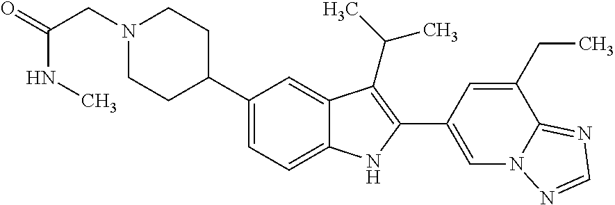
N1(CC(=O)NC)CCC(C2=CC=C3C(=C2)C(C(C)C)=C(C2=CN4C(=NC=N4)C(CC)=C2)N3)CC1
